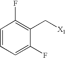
C1=CC=C(F)C(C[X1])=C1F
